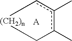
c1c(C)c(C)C[(CH2)n]1.[A]
